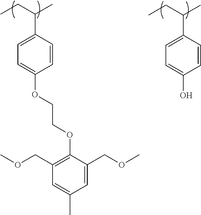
CCC(C)C1=CC=C(OCCOC2=C(COC)C=C(C)C=C2COC)C=C1.CCC(C)C1=CC=C(O)C=C1
